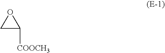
C1([COOCH3])OC1
